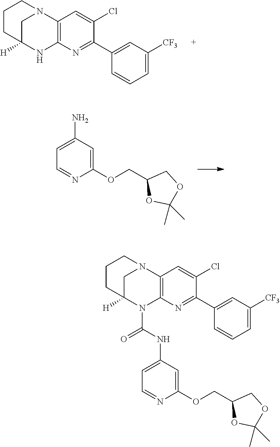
C1(OCC2OC(C)(C)OC2)=CC(N)=CC=N1.C12=C(N3CC([H])(N1)CCC3)C=C(Cl)C(C1=CC([CF3])=CC=C1)=N2.C1(OCC2OC(C)(C)OC2)=CC(NC(N2C3=C(N4CC2([H])CCC4)C=C(Cl)C(C2=CC([CF3])=CC=C2)=N3)=O)=CC=N1
